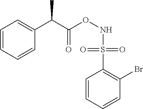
C1=CC=CC(Br)=C1S(=O)(=O)NOC(C(C1=CC=CC=C1)C)=O
